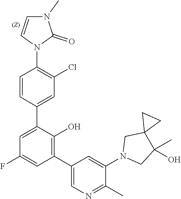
C1(C2=C(O)C(C3=CC(Cl)=C(N4C(=O)N(C)C=C4)C=C3)=CC(F)=C2)=CN=C(C)C(N2CC(C)(O)C3(C2)CC3)=C1
